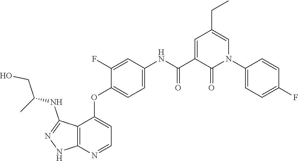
N1N=C(NC(CO)C)C2=C1N=CC=C2OC1=CC=C(NC(C2=CC(CC)=CN(C3=CC=C(F)C=C3)C2=O)=O)C=C1F
